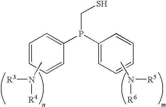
C1=CC=CC(P(C2=CC=CC=C2)CS)=C1.CN([R3])[R4].CN([R5])[R6]
